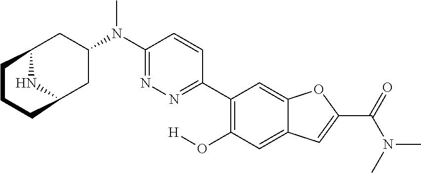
N(C)(C1=NN=C(C2=C(O[H])C=C3C(=C2)OC(C(=O)N(C)C)=C3)C=C1)C1CC2NC(C1)CCC2
